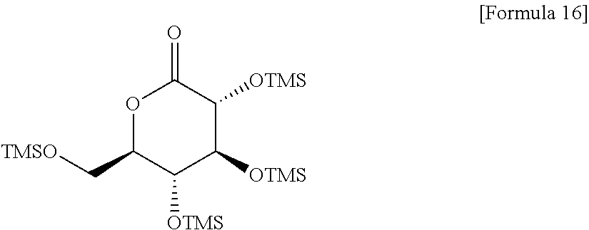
O=C1OC(C[TMSO])C([OTMS])C([OTMS])C1[OTMS]
